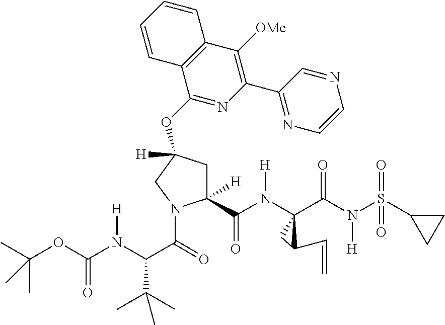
C12=C(C([OMe])=C(C3=NC=CN=C3)N=C1OC1([H])CC([H])(C(N([H])C3(C(N(S(=O)(=O)C4CC4)[H])=O)CC3C=C)=O)N(C(=O)C(N(C(OC(C)(C)C)=O)[H])C(C)(C)C)C1)C=CC=C2
